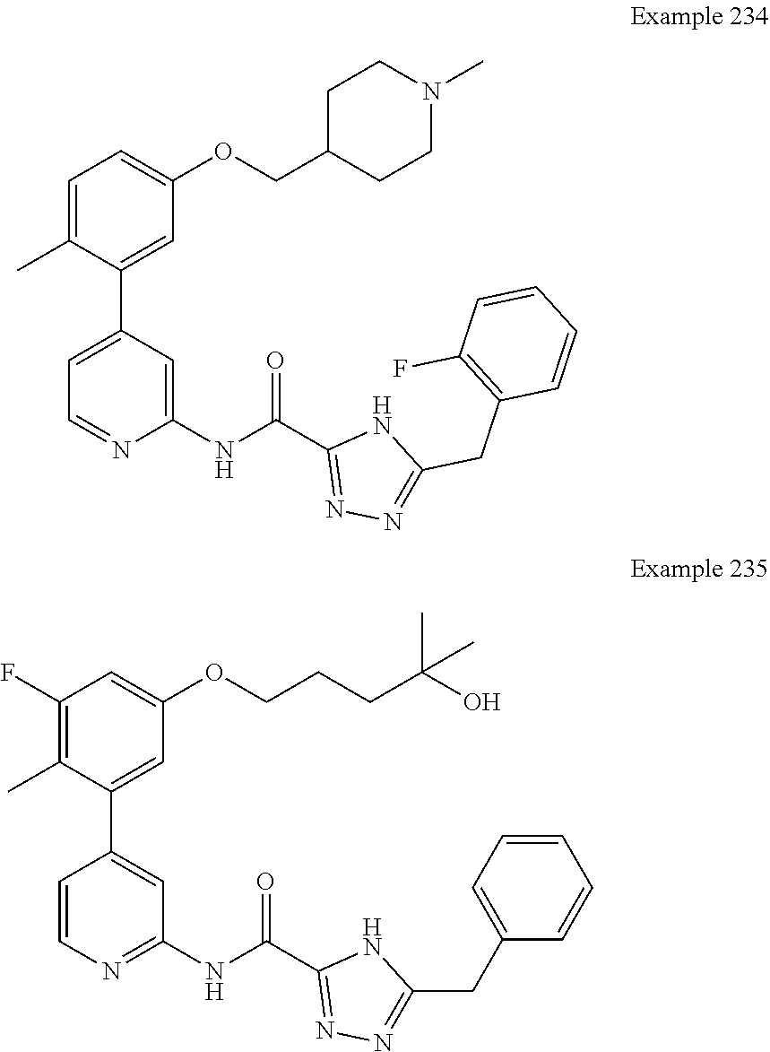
C1=C(C)C(C2=CC=NC(NC(C3=NN=C(CC4=C(F)C=CC=C4)N3)=O)=C2)=CC(OCC2CCN(C)CC2)=C1.C1(F)=C(C)C(C2=CC(NC(C3=NN=C(CC4=CC=CC=C4)N3)=O)=NC=C2)=CC(OCCCC(C)(O)C)=C1
